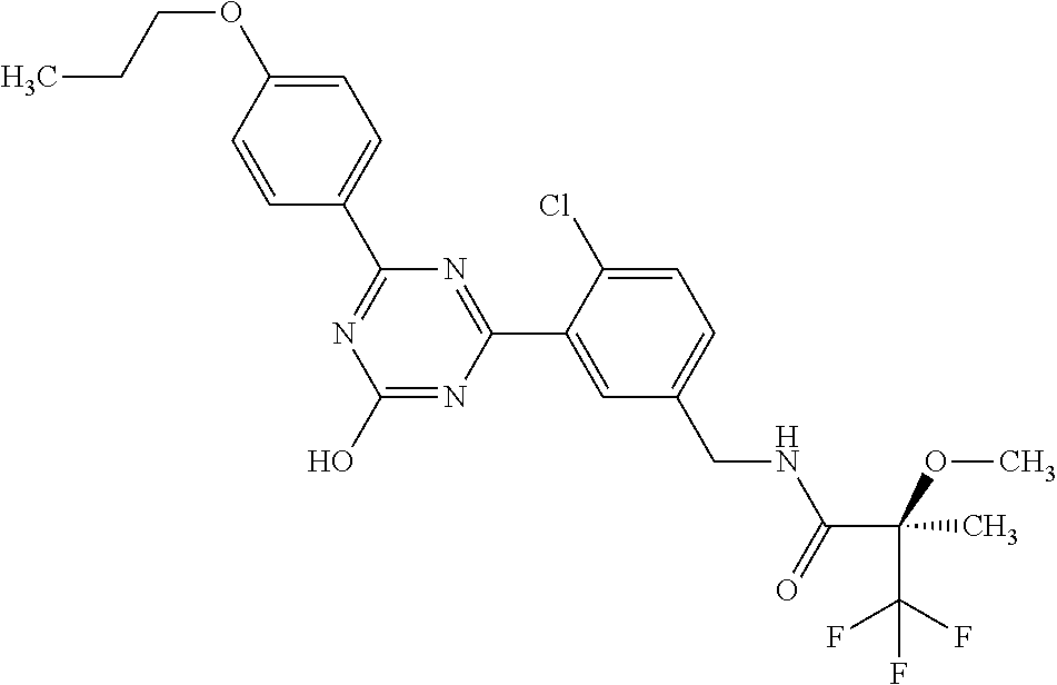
C1(C2=NC(O)=NC(C3=CC(CNC(C(C(F)(F)F)(C)OC)=O)=CC=C3Cl)=N2)=CC=C(OCCC)C=C1
